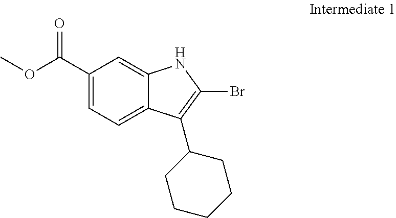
C1(C(=O)OC)=CC=C2C(=C1)NC(Br)=C2C1CCCCC1
